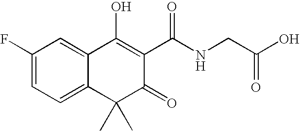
C1(F)=CC=C2C(=C1)C(O)=C(C(NCC(O)=O)=O)C(=O)C2(C)C
